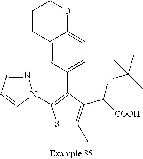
S1C(C)=C(C([COOH])OC(C)(C)C)C(C2=CC=C3C(=C2)CCCO3)=C1N1N=CC=C1
